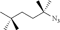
CC(CCC([N3])(C)C)(C)C
